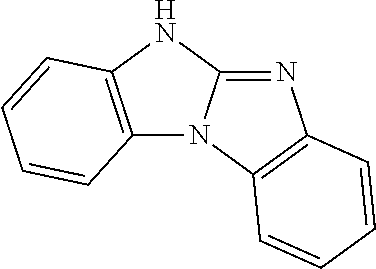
N1=C2N(C3=C1C=CC=C3)C1=C(N2)C=CC=C1
